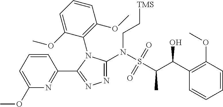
C1=CC(OC)=C(C(C(S(=O)(N(C2=NN=C(C3=NC(OC)=CC=C3)N2C2=C(OC)C=CC=C2OC)CC[TMS])=O)C)O)C=C1
